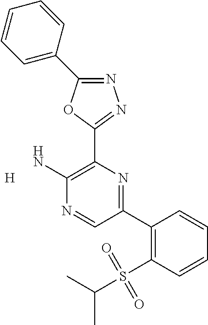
N1=C(C2=CC=CC=C2)OC(C2=C(N)N=CC(C3=C(S(C(C)C)(=O)=O)C=CC=C3)=N2)=N1.[H]
